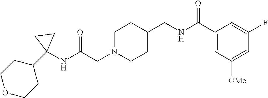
C1N(CC(NC2(C3CCOCC3)CC2)=O)CCC(CNC(C2=CC([OMe])=CC(F)=C2)=O)C1
